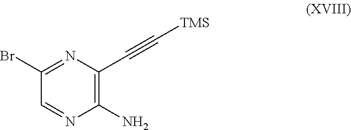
C1(N)=C(C#C[TMS])N=C(Br)C=N1
